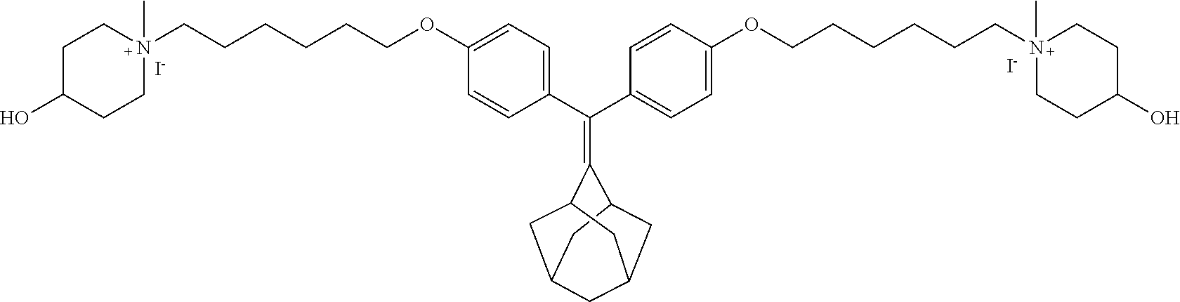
[I-].C1=CC(C(C2=CC=C(OCCCCCCN3(C)CCC(O)CC3)C=C2)=C2C3CC4CC(CC2C4)C3)=CC=C1OCCCCCCN1(C)CCC(O)CC1.[I-]
